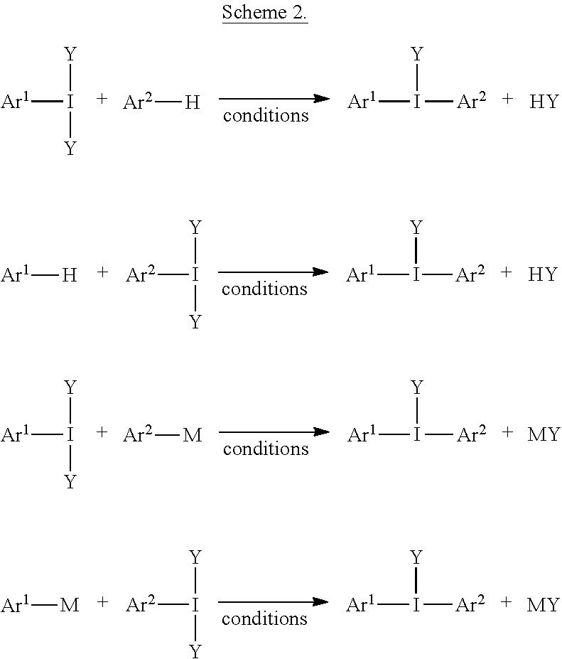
[Ar1]I([Y])[Y].[Ar2][H].[Ar1]I([Y])[Ar2].[Y].[Ar2]I([Y])[Y].[Ar1][H].[Ar1]I([Y])[Ar2].[Y].[Ar1]I([Y])[Y].[Ar2][M].[Ar1]I([Y])[Ar2].[MY].[Ar2]I([Y])[Y].[Ar1][M].[Ar1]I([Y])[Ar2].[MY]
